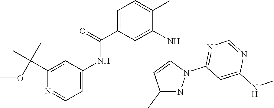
C1(C(C)(C)OC)=CC(NC(C2=CC=C(C)C(NC3=CC(C)=NN3C3=NC=NC(NC)=C3)=C2)=O)=CC=N1
